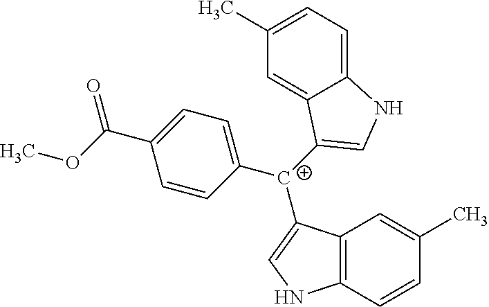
C1([C+](C2=CNC3=C2C=C(C)C=C3)C2=CNC3=CC=C(C)C=C32)=CC=C(C(OC)=O)C=C1
